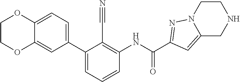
C1(C2=CC=CC(NC(=O)C3=NN4CCNCC4=C3)=C2C#N)=CC=C2C(=C1)OCCO2
